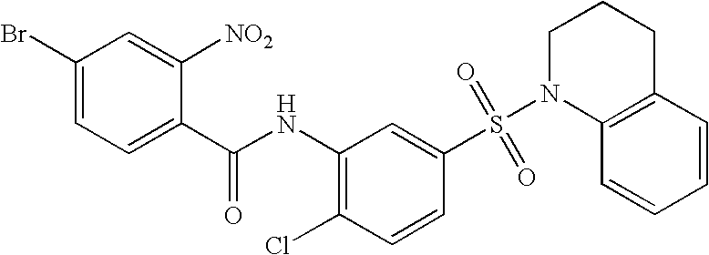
C1(Br)=CC=C(C(NC2=C(Cl)C=CC(S(N3C4=C(CCC3)C=CC=C4)(=O)=O)=C2)=O)C([NO2])=C1
